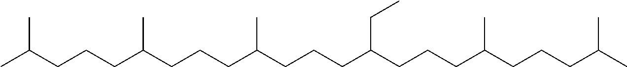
CC(CCCC(CCCC(CCCC(CCCC(CCCC(C)C)C)CC)C)C)C
